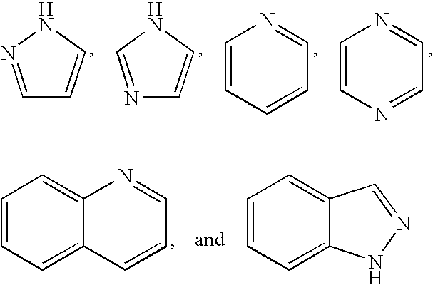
C1=NNC=C1.N1=CNC=C1.C1=CC=CC=N1.C1=CN=CC=N1.C1=CC=C2C(=C1)N=CC=C2.C1=CC=C2C(=C1)C=NN2
